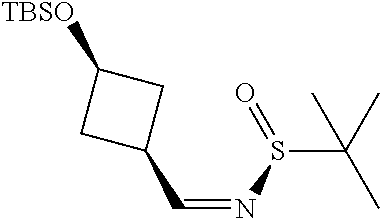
C1([TBSO])CC(C=NS(=O)C(C)(C)C)C1
